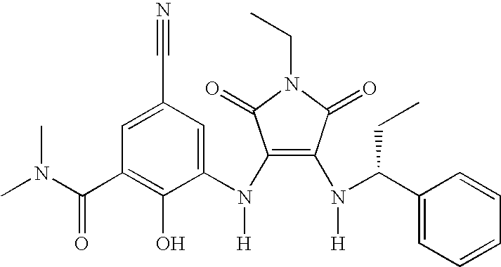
C1(N(C2=CC(C#N)=CC(C(N(C)C)=O)=C2O)[H])=C(N([H])C(C2=CC=CC=C2)CC)C(=O)N(CC)C1=O
